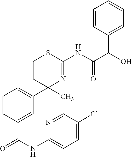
C1(C)(C2=CC=CC(C(=O)NC3=CC=C(Cl)C=N3)=C2)N=C(NC(C(O)C2=CC=CC=C2)=O)SCC1
